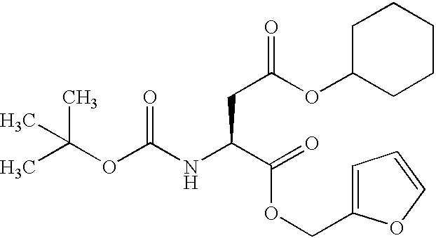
CC(OC(NC(C(OCC1=CC=CO1)=O)CC(OC1CCCCC1)=O)=O)(C)C
